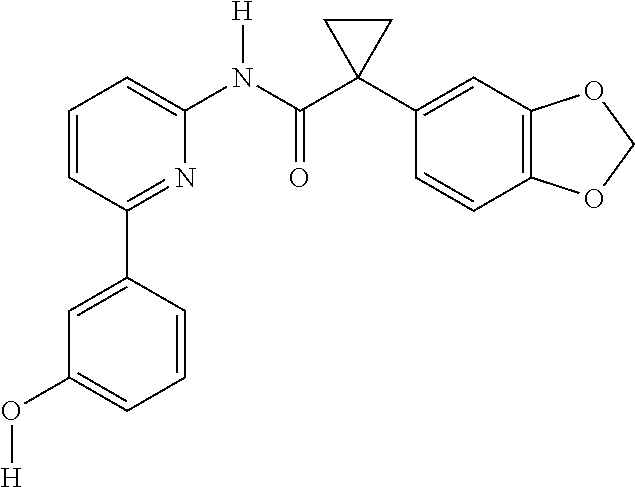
C1=CC(C2=CC(O[H])=CC=C2)=NC(N(C(C2(C3=CC4=C(C=C3)OCO4)CC2)=O)[H])=C1
